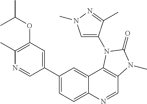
C1(C2=CC=C3C(=C2)C2=C(C=N3)N(C)C(=O)N2C2=CN(C)N=C2C)=CC(OC(C)C)=C(C)N=C1
